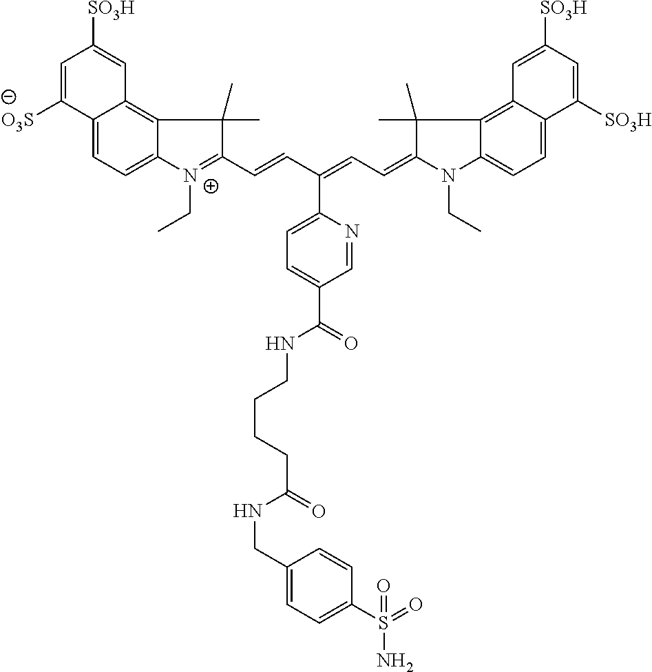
C12=CC=C3C(=C1C=C([SO3H])C=C2[O3S])C(C)(C)C(C=CC(=CC=C1N(CC)C2=CC=C4C(=C2C1(C)C)C=C([SO3H])C=C4[SO3H])C1=CC=C(C(=O)NCCCCC(=O)NCC2=CC=C(S(=O)(N)=O)C=C2)C=N1)=[N+]3CC
